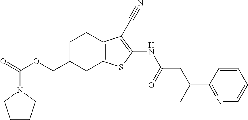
C(OCC1CC2=C(CC1)C(C#N)=C(NC(CC(C1=NC=CC=C1)C)=O)S2)(=O)N1CCCC1
